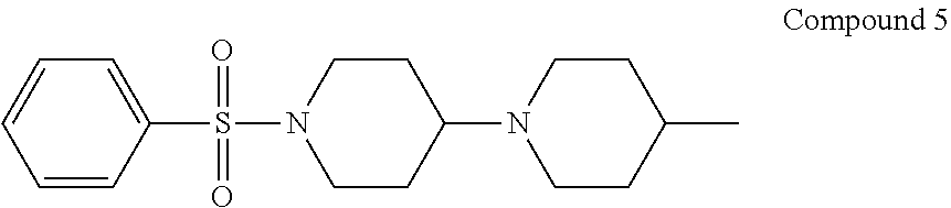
C1=CC=C(S(=O)(=O)N2CCC(N3CCC(C)CC3)CC2)C=C1
